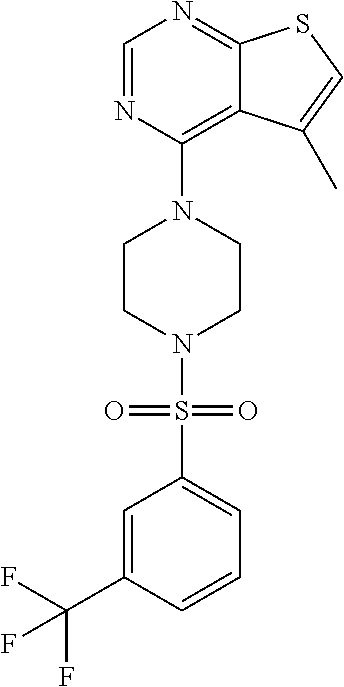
C1=NC(N2CCN(S(C3=CC=CC(C(F)(F)F)=C3)(=O)=O)CC2)=C2C(=N1)SC=C2C
